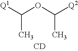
[Q1]C(OC([Q2])C)C.[CD]
